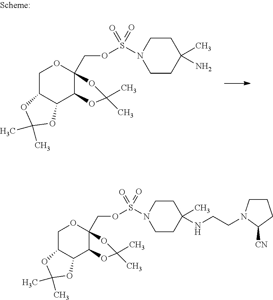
C1C2C(C3C(COS(N4CCC(C)(N)CC4)(=O)=O)(O1)OC(C)(C)O3)OC(C)(C)O2.C1C2C(C3C(COS(N4CCC(C)(NCCN5CCCC5[CN])CC4)(=O)=O)(O1)OC(C)(C)O3)OC(C)(C)O2
